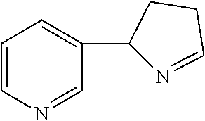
C1=CN=CC(C2N=CCC2)=C1
